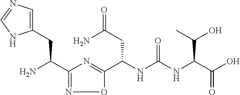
C(NC(NC(C(O)=O)C(O)C)=O)(C1=NC(C(N)CC2=CN=CN2)=NO1)CC(=O)N
